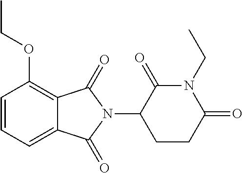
C1=CC=C2C(=C1OCC)C(=O)N(C1CCC(=O)N(CC)C1=O)C2=O
